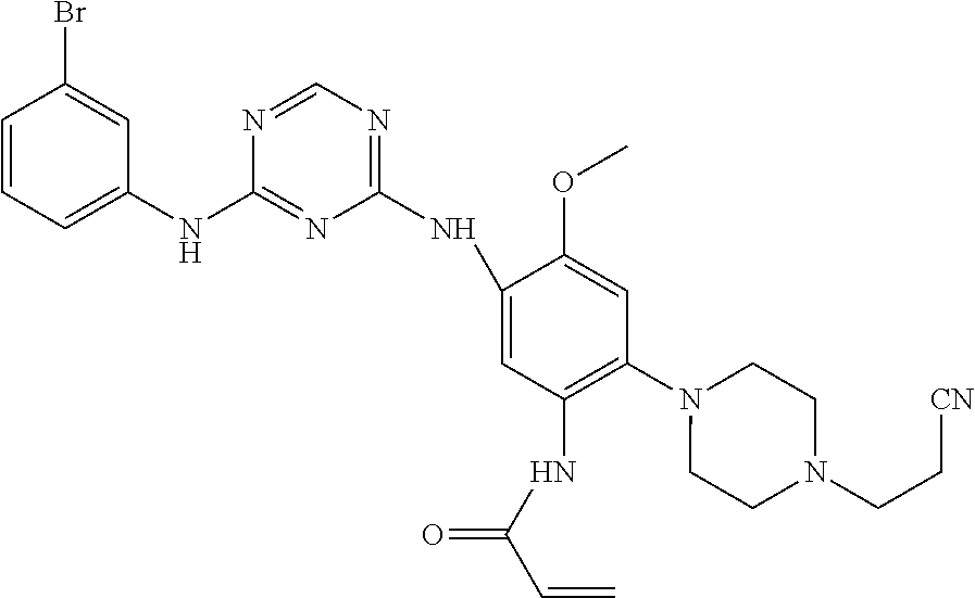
C1(NC2=CC=CC(Br)=C2)=NC(NC2=CC(NC(C=C)=O)=C(N3CCN(CC[CN])CC3)C=C2OC)=NC=N1
